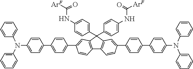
C12=C(C(C3=CC=C(NC([ArF])=O)C=C3)(C3=CC=C(NC([ArF])=O)C=C3)C3=C1C=CC(C1=CC=C(C4=CC=C(N(C5=CC=CC=C5)C5=CC=CC=C5)C=C4)C=C1)=C3)C=C(C1=CC=C(C3=CC=C(N(C4=CC=CC=C4)C4=CC=CC=C4)C=C3)C=C1)C=C2
